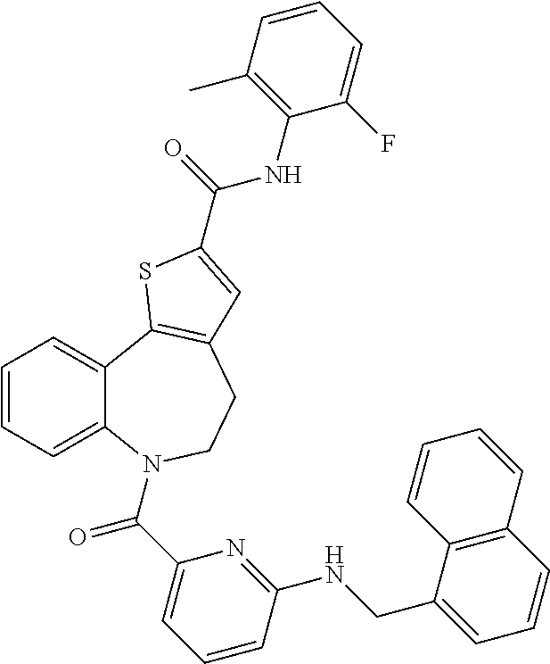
C1=CC=C2C(=C1)C1=C(CCN2C(C2=CC=CC(NCC3=CC=CC4=C3C=CC=C4)=N2)=O)C=C(C(=O)NC2=C(C)C=CC=C2F)S1
